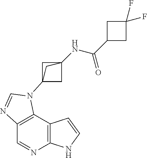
C1=NC2=C(C3=C1N=CN3C13CC(NC(C4CC(F)(F)C4)=O)(C1)C3)C=CN2
